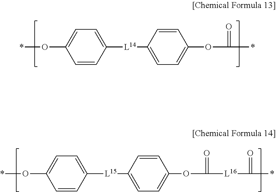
C1=CC([L14]C2=CC=C(OC(=O)*)C=C2)=CC=C1O*.C1=CC([L15]C2=CC=C(OC(=O)[L16]C(=O)*)C=C2)=CC=C1O*
